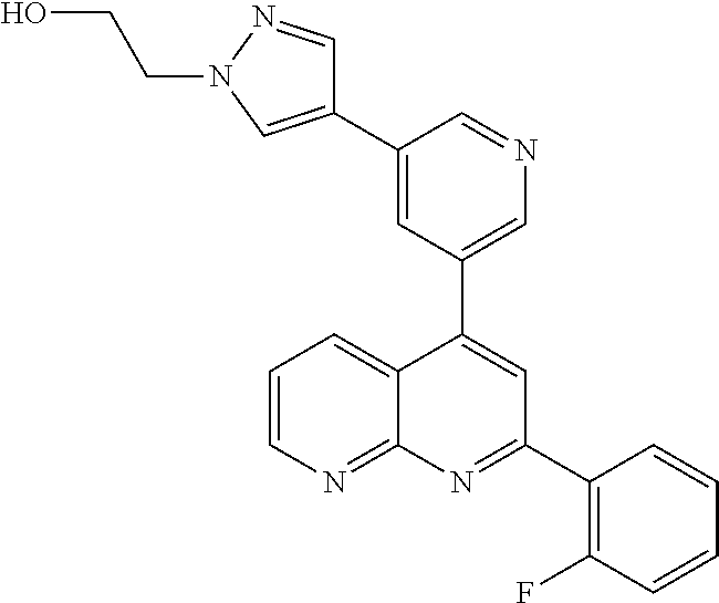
C1=C(C2=CN(CCO)N=C2)C=NC=C1C1=CC(C2=C(F)C=CC=C2)=NC2=NC=CC=C12
